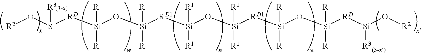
[R2]O[Si]([RD][Si](O[Si]([RD1][Si](O[Si]([RD1][Si](O[Si]([RD][Si](O[R2])[R3])([R])[R])([R])[R])([R1])[R1])([R1])[R1])([R])[R])([R])[R])[R3]
